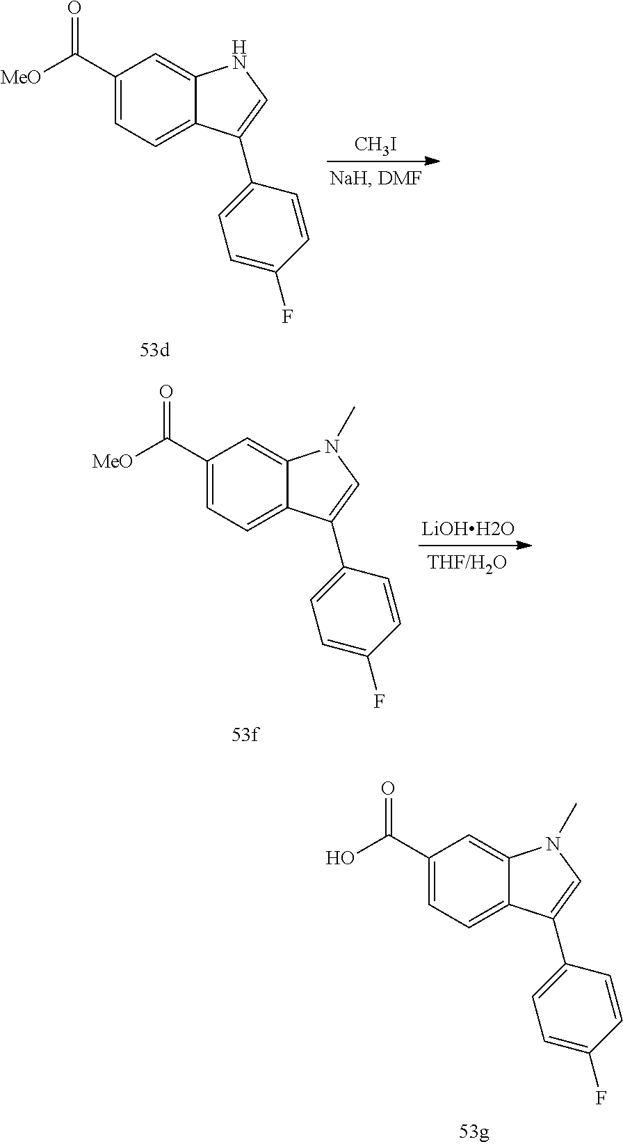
C1(C([MeO])=O)=CC=C2C(=C1)NC=C2C1=CC=C(F)C=C1.[CH3I].[LiOHH2O].C1(C([MeO])=O)=CC=C2C(=C1)N(C)C=C2C1=CC=C(F)C=C1.C1(C(O)=O)=CC=C2C(=C1)N(C)C=C2C1=CC=C(F)C=C1
